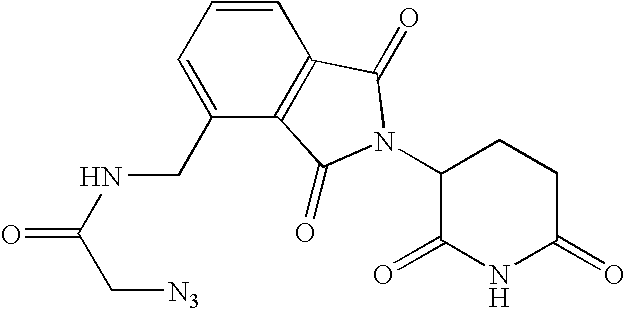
C1=CC2=C(C(CNC(C[N3])=O)=C1)C(=O)N(C1C(=O)NC(=O)CC1)C2=O
